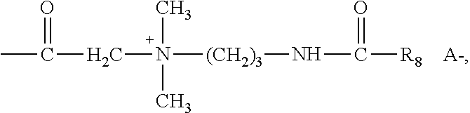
CC(=O)CN(C)(C)[(CH2)3]NC([R8])=O.[A-]
